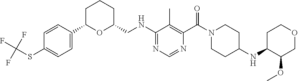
C1=C(C2OC(CNC3=NC=NC(C(N4CCC(NC5CCOCC5OC)CC4)=O)=C3C)CCC2)C=CC(SC(F)(F)F)=C1
